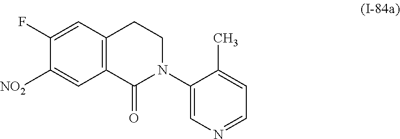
C12=C(C(=O)N(C3=CN=CC=C3C)CC1)C=C([NO2])C(F)=C2
